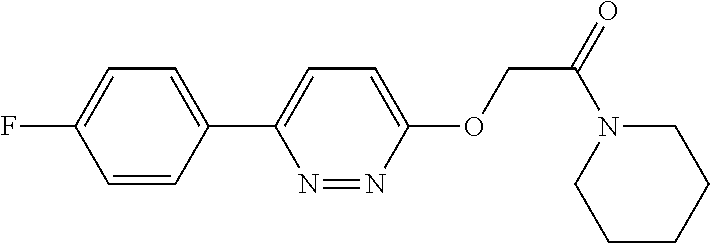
C1=CC(C2=CC=C(OCC(=O)N3CCCCC3)N=N2)=CC=C1F
